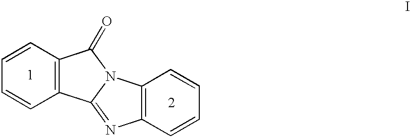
C1=CC2=C(C=C1)C(=O)N1C2=NC2=C1C=CC=C2
